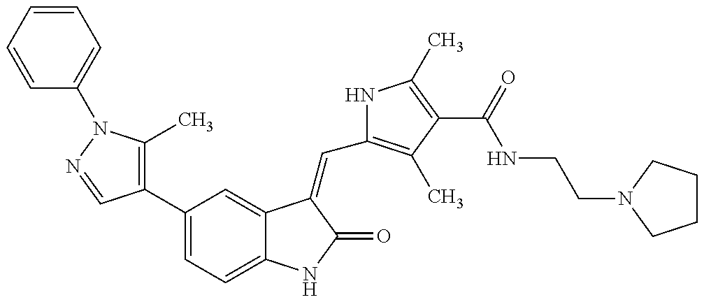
C1(C2=CC=C3C(=C2)C(=CC2=C(C)C(C(NCCN4CCCC4)=O)=C(C)N2)C(=O)N3)=C(C)N(C2=CC=CC=C2)N=C1
